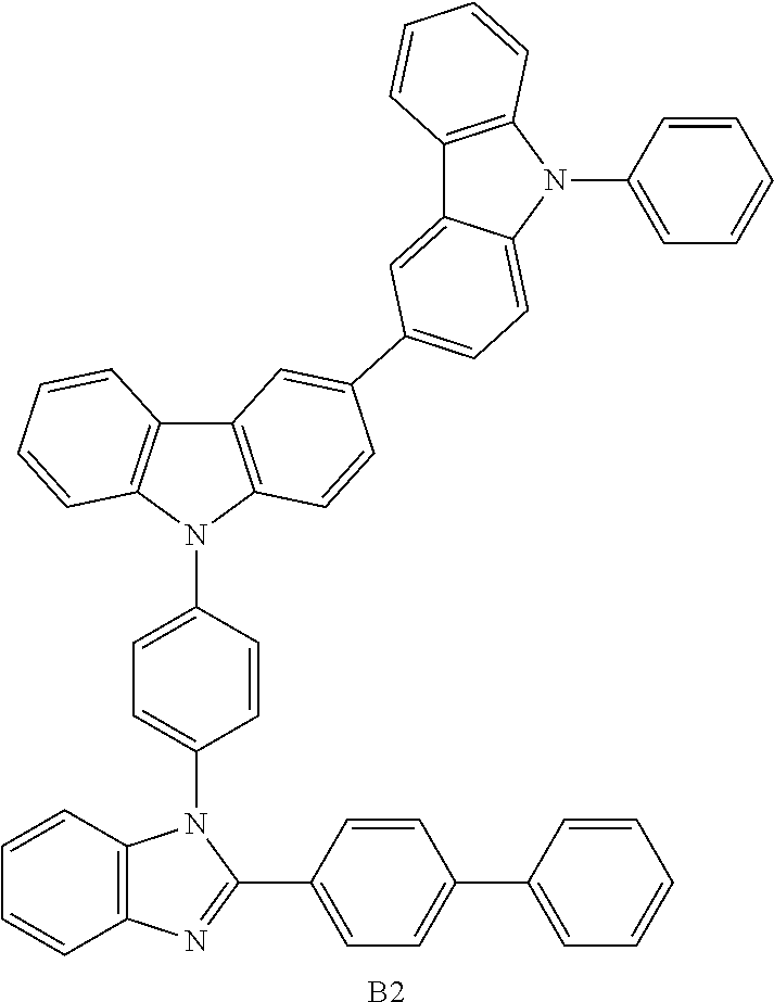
C12=C(N(C3=CC=CC=C3)C3=CC=C(C4=CC5=C(C=C4)N(C4=CC=C(N6C(C7=CC=C(C8=CC=CC=C8)C=C7)=NC7=C6C=CC=C7)C=C4)C4=C5C=CC=C4)C=C13)C=CC=C2.[B2]
